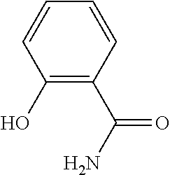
C1(O)=C(C(N)=O)C=CC=C1
